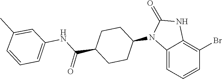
O=C1NC2=C(Br)C=CC=C2N1C1CCC(C(NC2=CC=CC(C)=C2)=O)CC1
